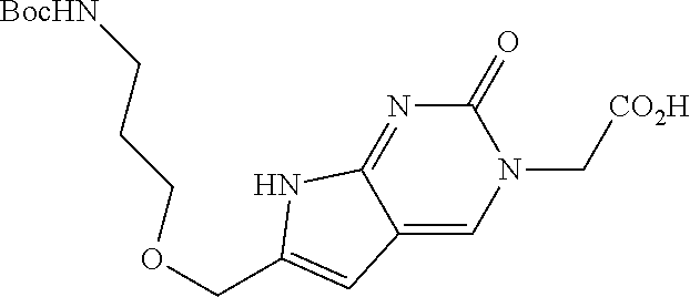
C1=C2C(=NC(=O)N1C[CO2H])NC(COCCC[BocHN])=C2
